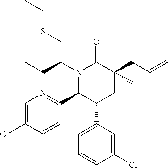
C1=C(Cl)C=CC(C2C(C3=CC=CC(Cl)=C3)CC(C)(CC=C)C(=O)N2C(CC)CSCC)=N1
